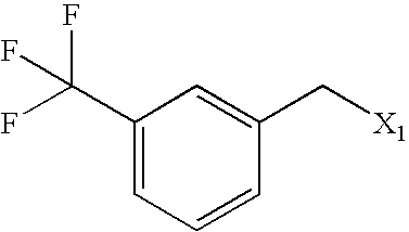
C1(C(F)(F)F)=CC=CC(C[X1])=C1
